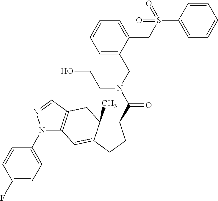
N1(C2=CC=C(F)C=C2)C2=C(C=N1)CC1(C)C(=C2)CCC1C(N(CC1=CC=CC=C1CS(C1=CC=CC=C1)(=O)=O)CCO)=O
